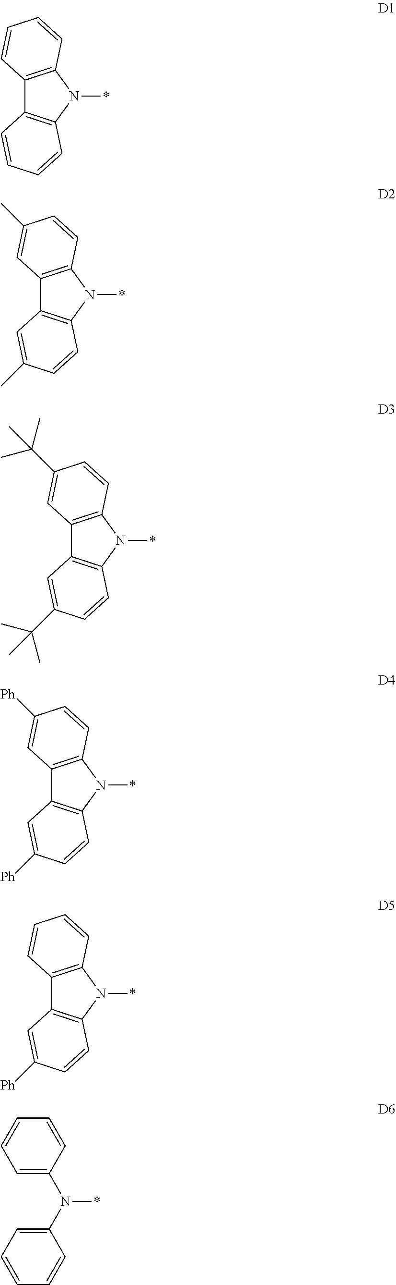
C12=C(N(*)C3=C1C=CC=C3)C=CC=C2.C12=C(N(*)C3=C1C=C(C)C=C3)C=CC(C)=C2.C12=C(N(*)C3=C1C=C(C(C)(C)C)C=C3)C=CC(C(C)(C)C)=C2.C12=C(N(*)C3=C1C=C([Ph])C=C3)C=CC([Ph])=C2.C12=C(N(*)C3=C1C=C([Ph])C=C3)C=CC=C2.C1=C(N(C2=CC=CC=C2)*)C=CC=C1
